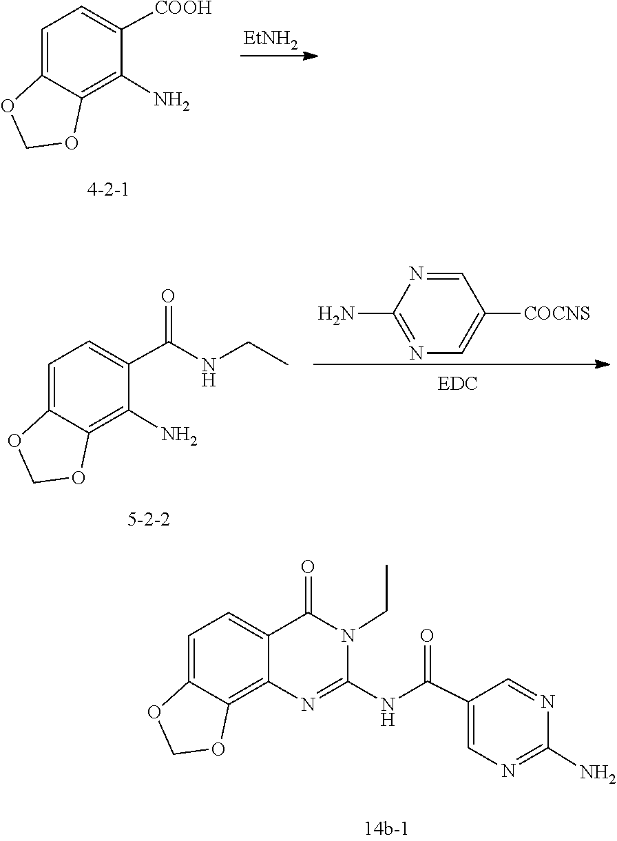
C1=C2C(=C(N)C([COOH])=C1)OCO2.[EtNH2].N(CC)C(C1=CC=C2OCOC2=C1N)=O.N1=C(N)N=CC([COCNS])=C1.C1=NC(N)=NC=C1C(NC1=NC2=C3C(=CC=C2C(=O)N1CC)OCO3)=O
